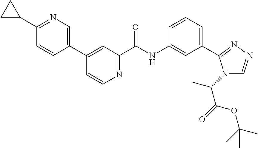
C1=CN=C(C(NC2=CC(C3=NN=CN3C(C)C(=O)OC(C)(C)C)=CC=C2)=O)C=C1C1=CN=C(C2CC2)C=C1
